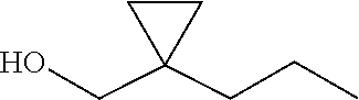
C1(CCC)(CO)CC1
